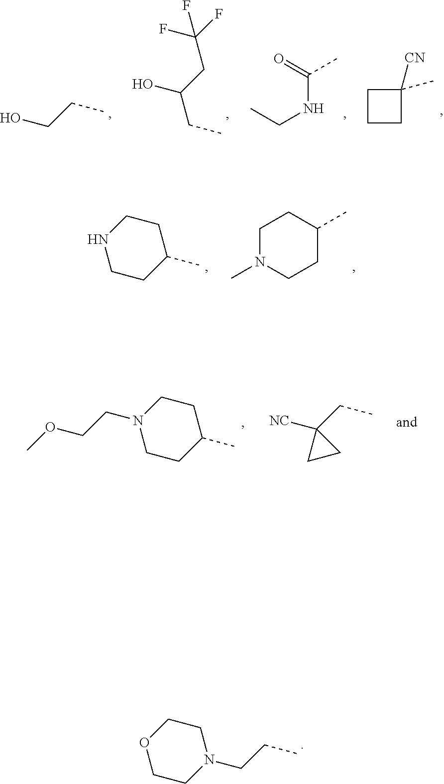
C1COCCN1CCC.C(CC)O.C(C)C(CC(F)(F)F)O.CC1([CN])CCC1.CCNC(=O)C.C1CNCCC1C.C1N(C)CCC(C)C1.C1([NC])(CC)CC1.C1CN(CCOC)CCC1C
